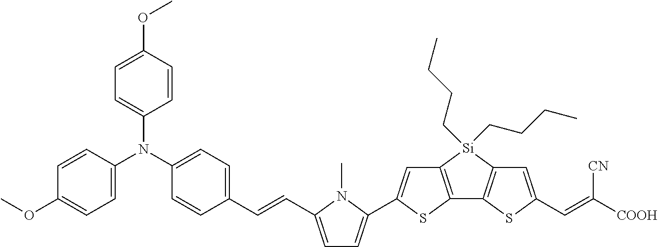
C1=CC(OC)=CC=C1N(C1=CC=C(OC)C=C1)C1=CC=C(C=CC2=CC=C(C3=CC4=C(S3)C3=C([Si]4(CCCC)CCCC)C=C(C=C([COOH])[CN])S3)N2C)C=C1
